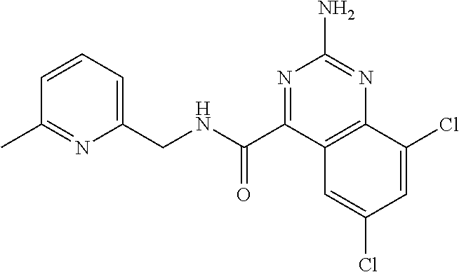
C1(CNC(C2=NC(N)=NC3=C2C=C(Cl)C=C3Cl)=O)=CC=CC(C)=N1
